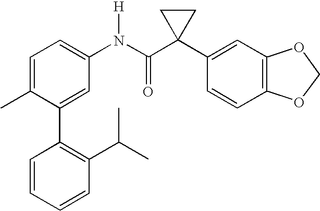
C1=C(C)C(C2=C(C(C)C)C=CC=C2)=CC(N(C(C2(C3=CC4=C(C=C3)OCO4)CC2)=O)[H])=C1
